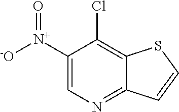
C1([N+]([-O])=O)=CN=C2C(=C1Cl)SC=C2
